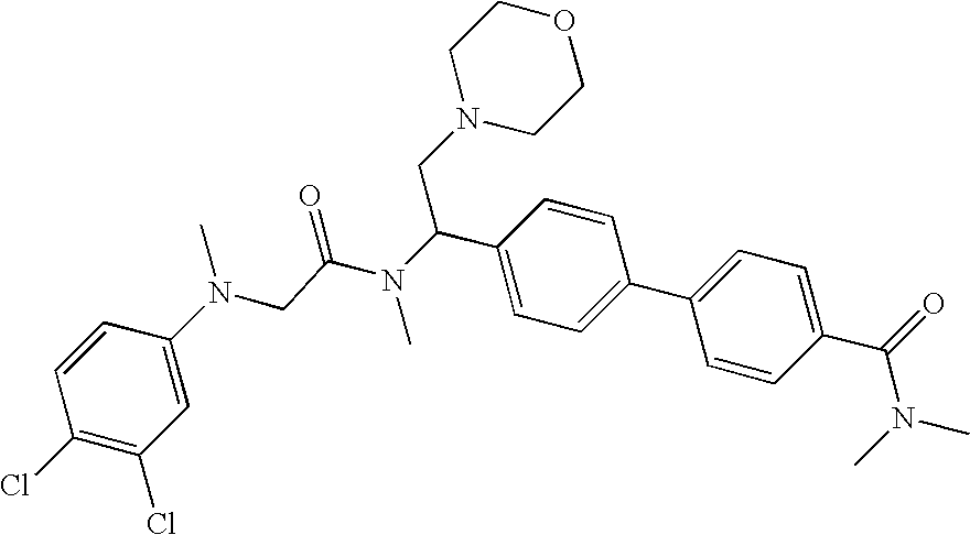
C1(Cl)=C(Cl)C=C(N(CC(N(C(C2=CC=C(C3=CC=C(C(=O)N(C)C)C=C3)C=C2)CN2CCOCC2)C)=O)C)C=C1
